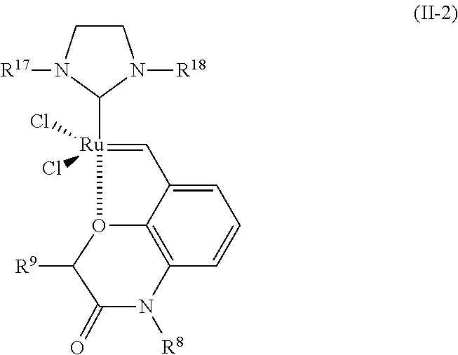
C1=[Ru](C2N([R18])CCN2[R17])(Cl)(Cl)O2C3=C(C=CC=C13)N([R8])C(=O)C2[R9]
